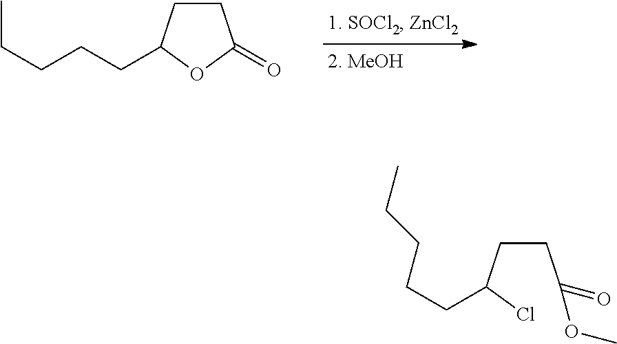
C1CC(=O)OC1CCCCC.C(CC(=O)OC)C(Cl)CCCCC
